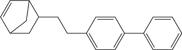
C1=CC2C(CCC3=CC=C(C4=CC=CC=C4)C=C3)CC1C2
